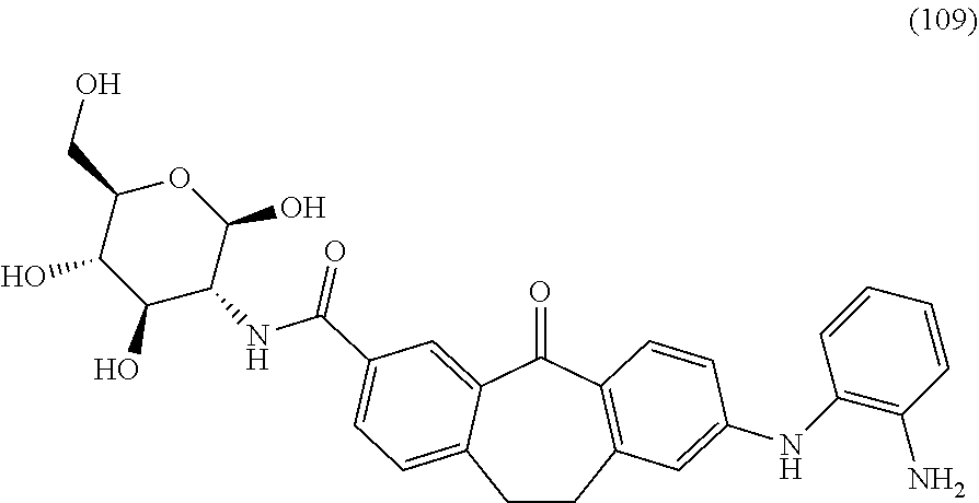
C1(NC2=CC3=C(C(=O)C4=CC(C(NC5C(O)C(O)C(CO)OC5O)=O)=CC=C4CC3)C=C2)=C(N)C=CC=C1
